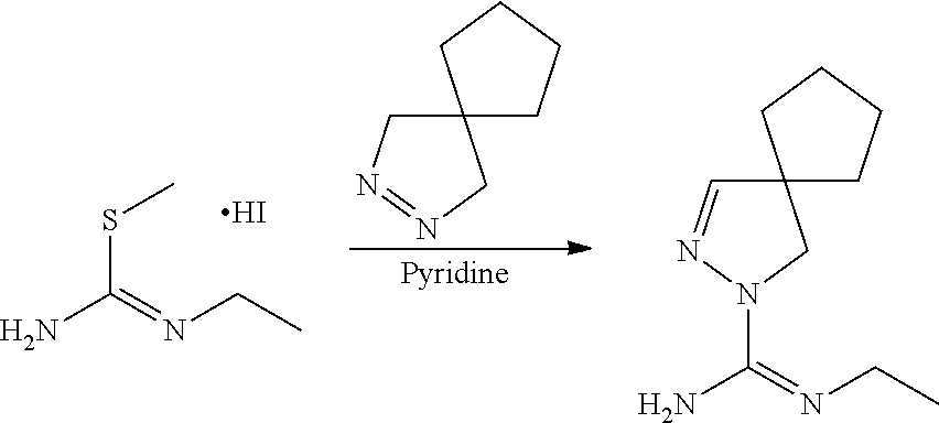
N1=NCC2(C1)CCCC2.S(C(=NCC)N)C.I.N1(C(=NCC)N)CC2(C=N1)CCCC2
